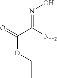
C(C(N)=NO)(=O)OCC
